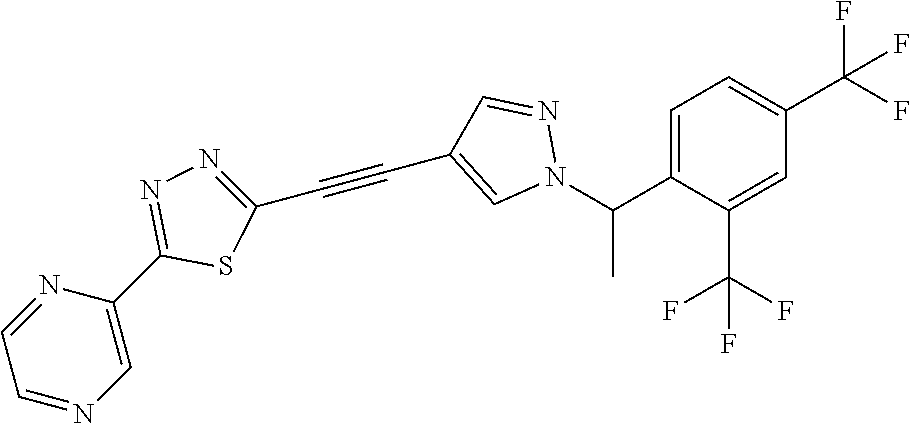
C1=C(C(N2N=CC(C#CC3=NN=C(C4=CN=CC=N4)S3)=C2)C)C(C(F)(F)F)=CC(C(F)(F)F)=C1
